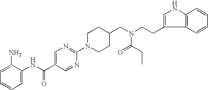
N1=C(N2CCC(CN(CCC3=CNC4=C3C=CC=C4)C(CC)=O)CC2)N=CC(C(NC2=CC=CC=C2N)=O)=C1
